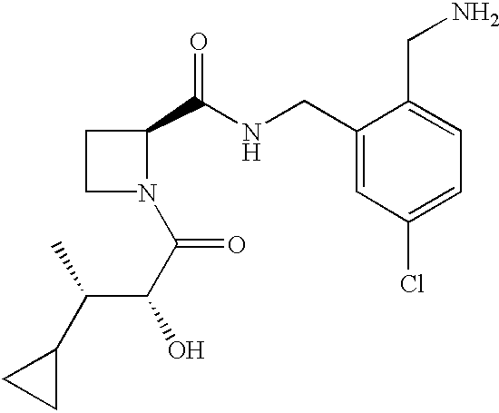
C1(CNC(C2CCN2C(C(C(C2CC2)C)O)=O)=O)=CC(Cl)=CC=C1CN
